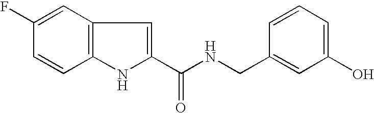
C12=C(NC(C(NCC3=CC(O)=CC=C3)=O)=C1)C=CC(F)=C2
